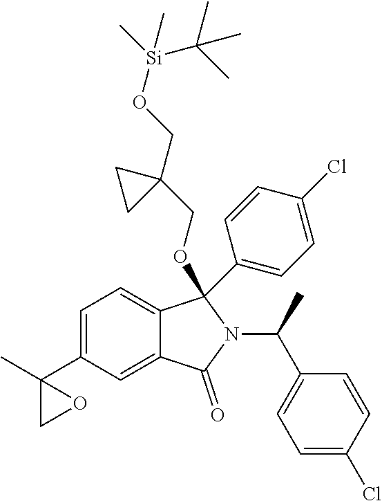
C1=C(C2(C)CO2)C=C2C(=C1)C(OCC1(CO[Si](C)(C(C)(C)C)C)CC1)(C1=CC=C(Cl)C=C1)N(C(C1=CC=C(Cl)C=C1)C)C2=O
